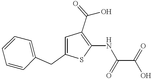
C1=C(CC2=CC=CC=C2)SC(NC(C(O)=O)=O)=C1C(=O)O
